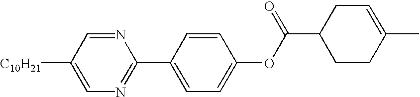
N1=C(C2=CC=C(OC(C3CCC(C)=CC3)=O)C=C2)N=CC([C10H21])=C1
